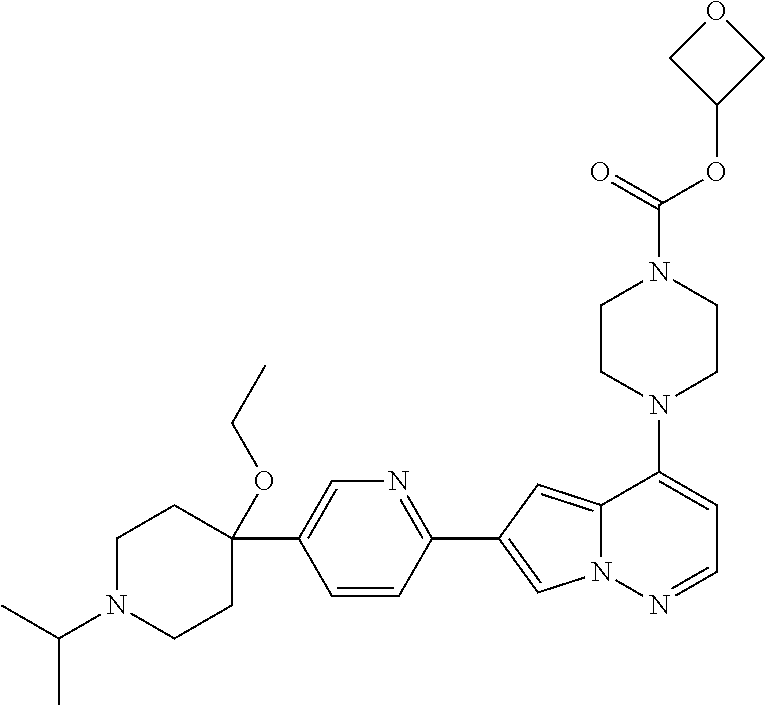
N1(C2=CC=NN3C2=CC(C2=NC=C(C4(OCC)CCN(C(C)C)CC4)C=C2)=C3)CCN(C(OC2COC2)=O)CC1
